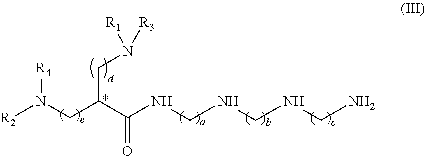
C(C(CN([R1])[R3])CN([R2])[R4])(=O)NCNCNCN
